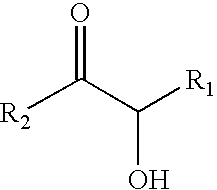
C(C([R1])O)([R2])=O
